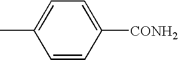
C1=CC([CONH2])=CC=C1C
